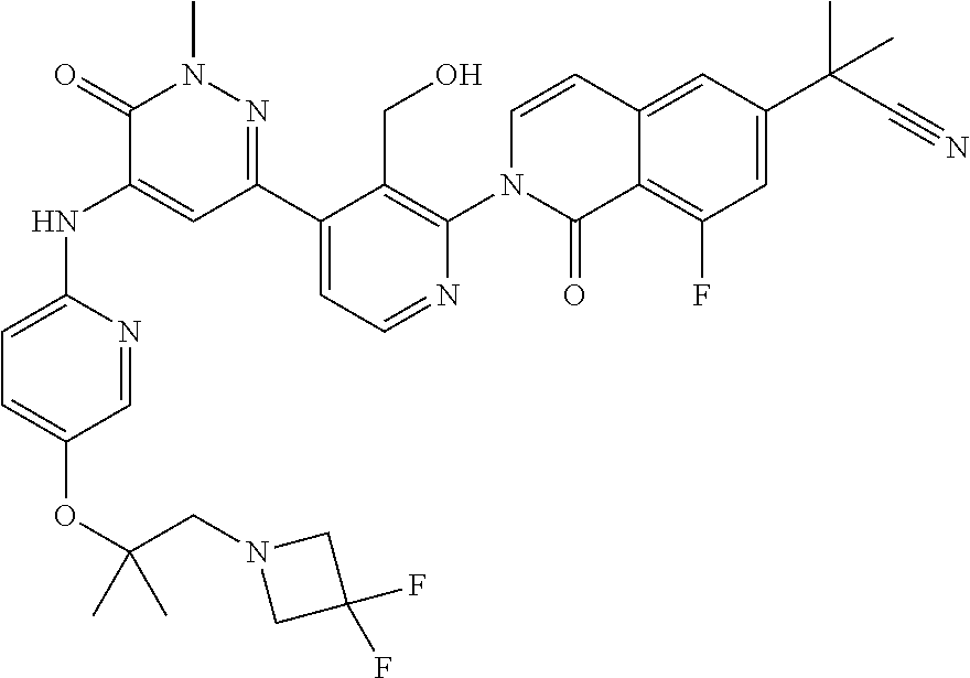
CC(OC1=CC=C(NC2=CC(C3=CC=NC(N4C(=O)C5=C(F)C=C(C(C)(C#N)C)C=C5C=C4)=C3CO)=NN(C)C2=O)N=C1)(CN1CC(F)(F)C1)C
